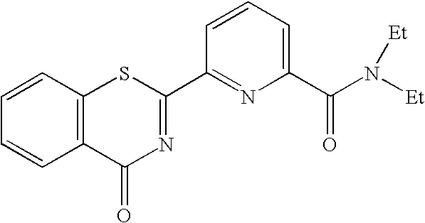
C1=CC2=C(C=C1)SC(C1=NC(C(N([Et])[Et])=O)=CC=C1)=NC2=O
